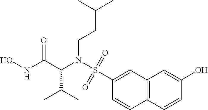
C12=C(C=CC(O)=C1)C=CC(S(N(C(C(NO)=O)C(C)C)CCC(C)C)(=O)=O)=C2
